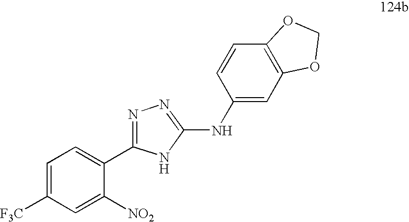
C1=C([F3C])C=C([NO2])C(C2=NN=C(NC3=CC4=C(C=C3)OCO4)N2)=C1
